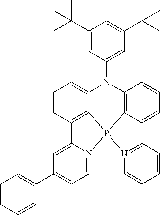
C1=CC2=C3C(=C1)N(C1=CC(C(C)(C)C)=CC(C(C)(C)C)=C1)C1=C4C(=CC=C1)C1=N([Pt]34N3=CC=C(C4=CC=CC=C4)C=C23)C=CC=C1
